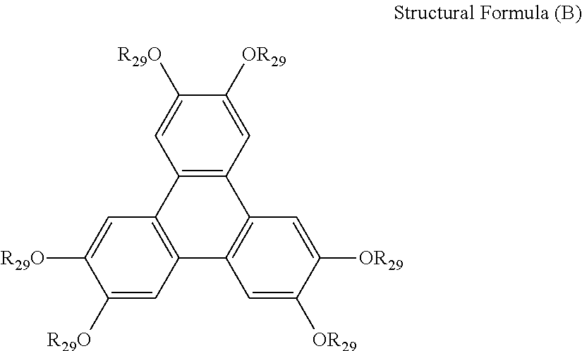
C12=C(C=C([OR29])C([R29O])=C1)C1=C(C3=C2C=C([R29O])C([R29O])=C3)C=C([OR29])C([OR29])=C1
